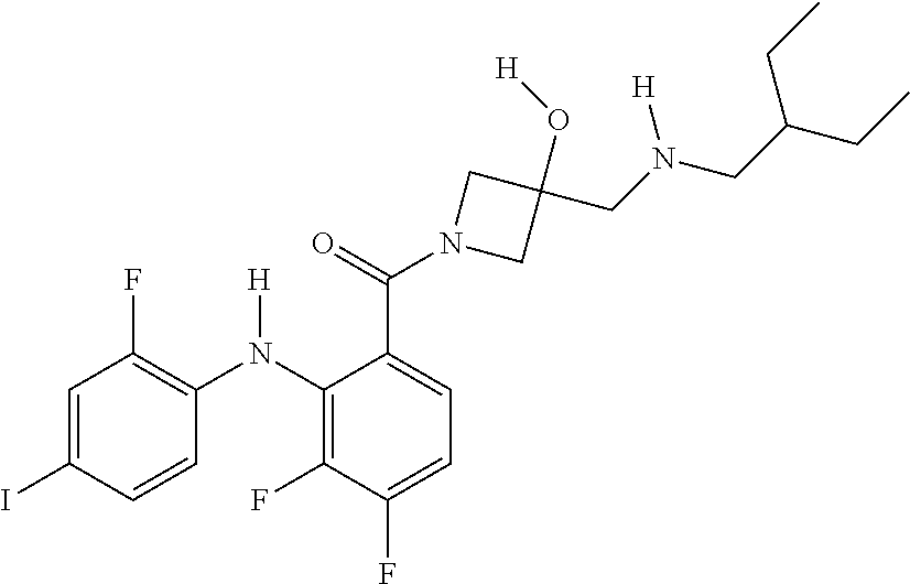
C1=C(I)C=CC(N(C2=C(F)C(F)=CC=C2C(=O)N2CC(O[H])(CN(CC(CC)CC)[H])C2)[H])=C1F
